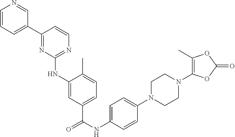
C1=CC=C(C2=NC(NC3=CC(C(NC4=CC=C(N5CCN(C6=C(C)OC(=O)O6)CC5)C=C4)=O)=CC=C3C)=NC=C2)C=N1
